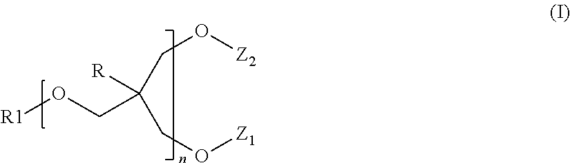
[R1]OCC([R])(CO[Z2])CO[Z1]
